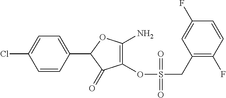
C1(C2=CC=C(Cl)C=C2)C(=O)C(OS(CC2=C(F)C=CC(F)=C2)(=O)=O)=C(N)O1
